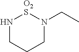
N1CCCN(CC)[O2S]1
